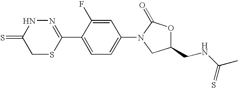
N1=C(C2=CC=C(N3CC(CNC(C)=S)OC3=O)C=C2F)SCC(=S)N1
